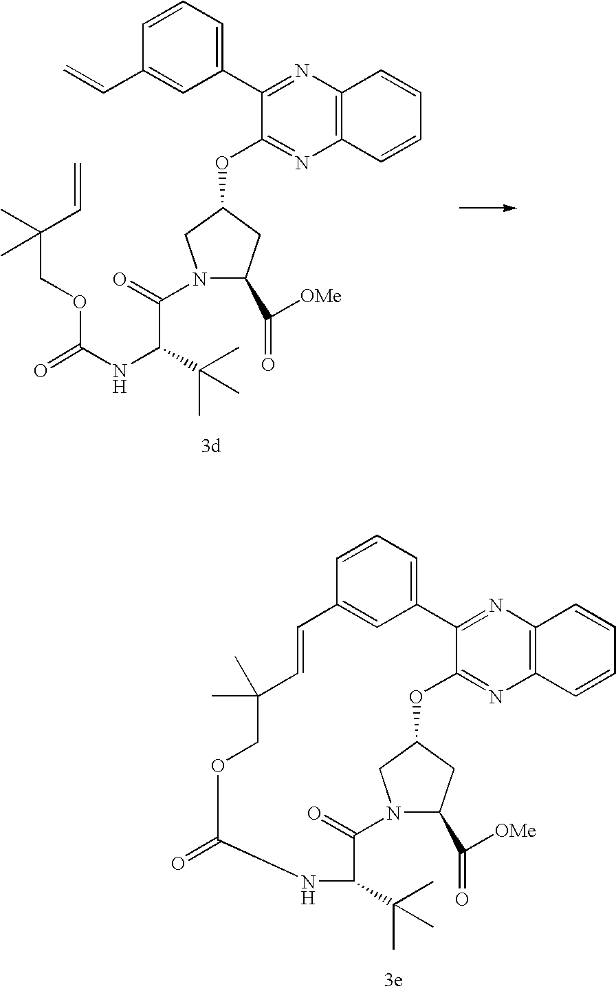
C1=CC=C(C2=NC3=C(N=C2OC2CN(C(C(NC(=O)OCC(C)(C)C=C)C(C)(C)C)=O)C(C(=O)[OMe])C2)C=CC=C3)C=C1C=C.C1=CC=C2C=C1C=CC(C)(C)COC(=O)NC(C(C)(C)C)C(=O)N1CC(OC3=NC4=C(N=C23)C=CC=C4)CC1C(=O)[OMe]
